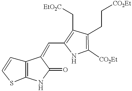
C12=C(NC(=O)C1=CC1=C(C[EtO2C])C(CC[CO2Et])=C([CO2Et])N1)SC=C2
